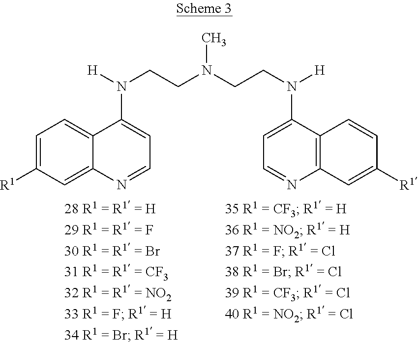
C1=C([R1])C=C2C(=C1)C(N(CCN(CCN(C1=CC=NC3=C1C=CC([R1])=C3)[H])C)[H])=CC=N2
